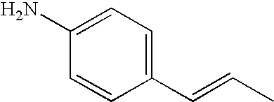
C1(C=CC)=CC=C(N)C=C1
